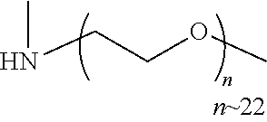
N(CCOC)C
